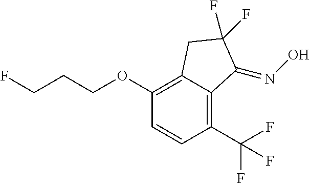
C(CCOC1=C2C(=C(C(F)(F)F)C=C1)C(=NO)C(F)(F)C2)F
